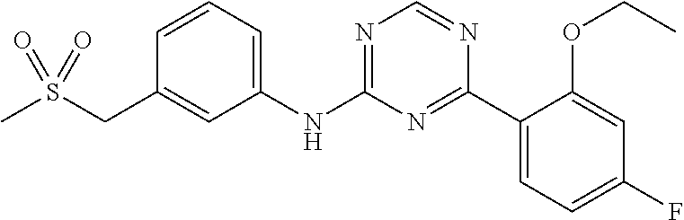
S(CC1=CC(NC2=NC=NC(C3=CC=C(F)C=C3OCC)=N2)=CC=C1)(C)(=O)=O
